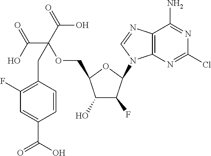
C12=C(N=CN1C1C(F)C(O)C(COC(C(O)=O)(C(=O)O)CC3=C(F)C=C(C(=O)O)C=C3)O1)C(N)=NC(Cl)=N2
